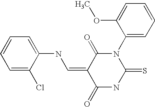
S=C1NC(=O)C(=CNC2=CC=CC=C2Cl)C(=O)N1C1=CC=CC=C1OC
